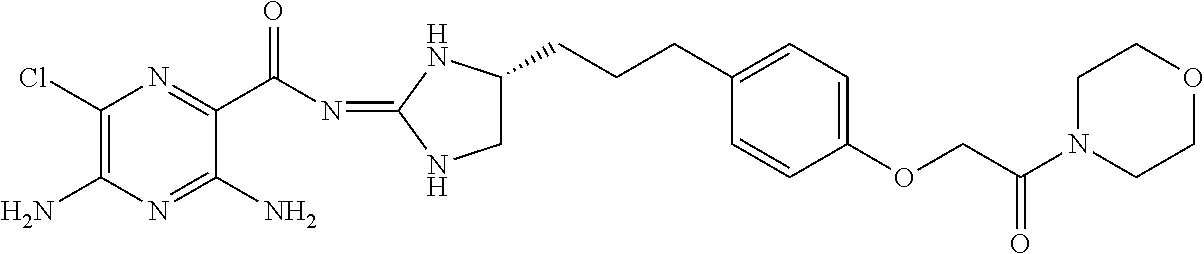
C1(Cl)=C(N)N=C(N)C(C(N=C2NCC(CCCC3=CC=C(OCC(N4CCOCC4)=O)C=C3)N2)=O)=N1
